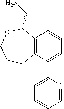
C12=C(C(C3=CC=CC=N3)=CC=C1)CCCOC2CN
